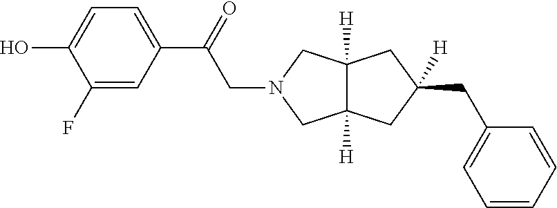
C1(F)=CC(C(=O)CN2CC3([H])C([H])(C2)CC(CC2=CC=CC=C2)([H])C3)=CC=C1O
